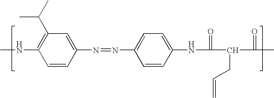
CNC1=C(C(C)C)C=C(N=NC2=CC=C(NC(C(CC=C)C(C)=O)=O)C=C2)C=C1
